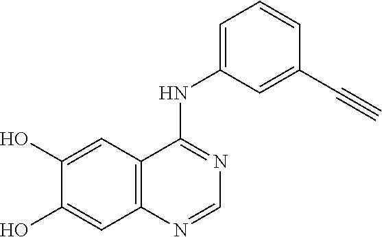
C1=C(O)C(O)=CC2=C1C(NC1=CC=CC(C#C)=C1)=NC=N2
